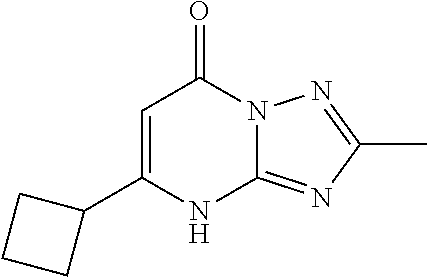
C1(C2CCC2)=CC(=O)N2C(=NC(C)=N2)N1
